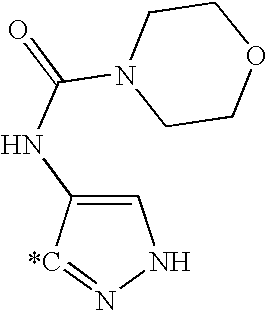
C1=C(NC(N2CCOCC2)=O)[*C]=NN1
